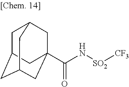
C1C2CC3CC(C(N[SO2][CF3])=O)(CC1C3)C2
